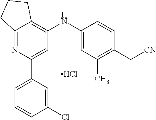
C12=NC(C3=CC=CC(Cl)=C3)=CC(NC3=CC(C)=C(C[CN])C=C3)=C1CCC2.Cl
